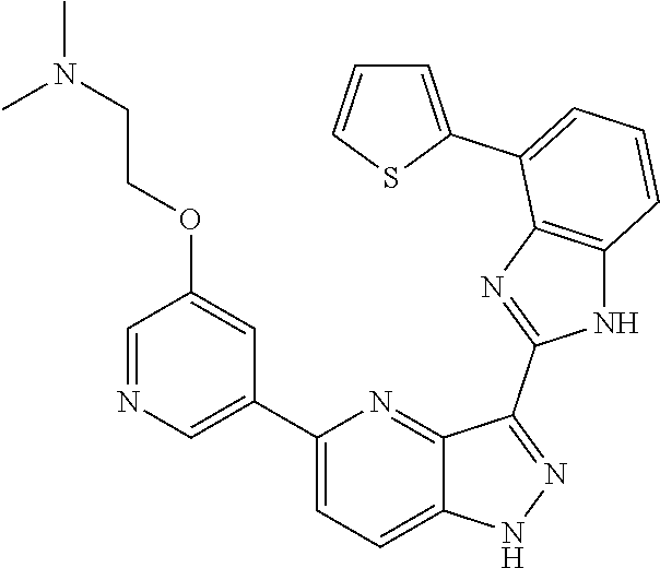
C1(C2=CN=CC(OCCN(C)C)=C2)=CC=C2C(=N1)C(C1=NC3=C(N1)C=CC=C3C1=CC=CS1)=NN2
